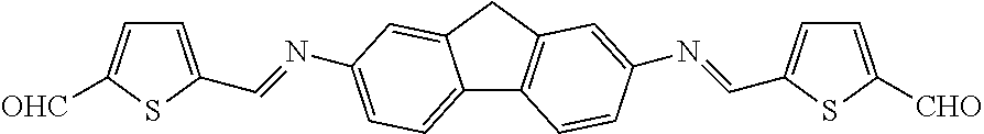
C12=CC=C(N=CC3=CC=C([OHC])S3)C=C1CC1=C2C=CC(N=CC2=CC=C([CHO])S2)=C1
